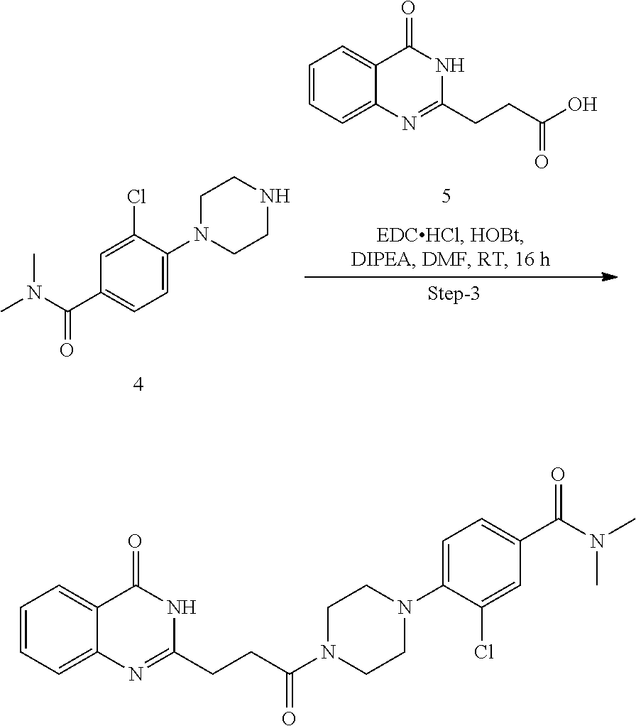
C(C1=NC2=CC=CC=C2C(=O)N1)CC(=O)O.CN(C)C(C1=CC=C(N2CCNCC2)C(Cl)=C1)=O.C1CN(C(CCC2=NC3=CC=CC=C3C(=O)N2)=O)CCN1C1=CC=C(C(N(C)C)=O)C=C1Cl
